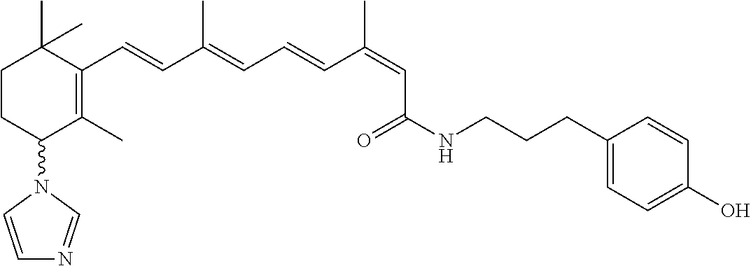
C1CC(N2C=CN=C2)C(C)=C(C=CC(=CC=CC(=CC(NCCCC2=CC=C(O)C=C2)=O)C)C)C1(C)C
